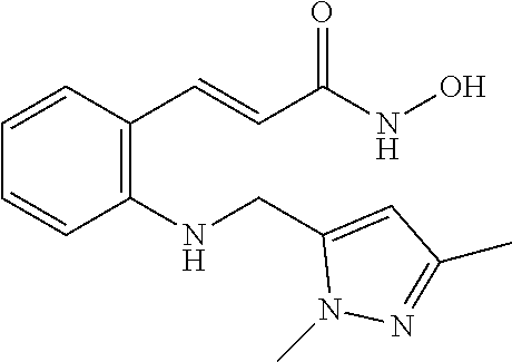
C1=CC(C=CC(NO)=O)=C(NCC2=CC(C)=NN2C)C=C1
